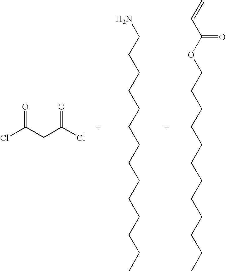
ClC(CC(Cl)=O)=O.C=CC(OCCCCCCCCCCCC)=O.NCCCCCCCCCCCCCC
